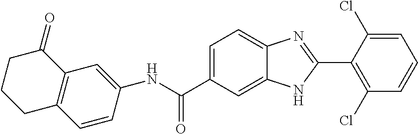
N(C(C1=CC=C2C(=C1)NC(C1=C(Cl)C=CC=C1Cl)=N2)=O)C1=CC2=C(C=C1)CCCC2=O
